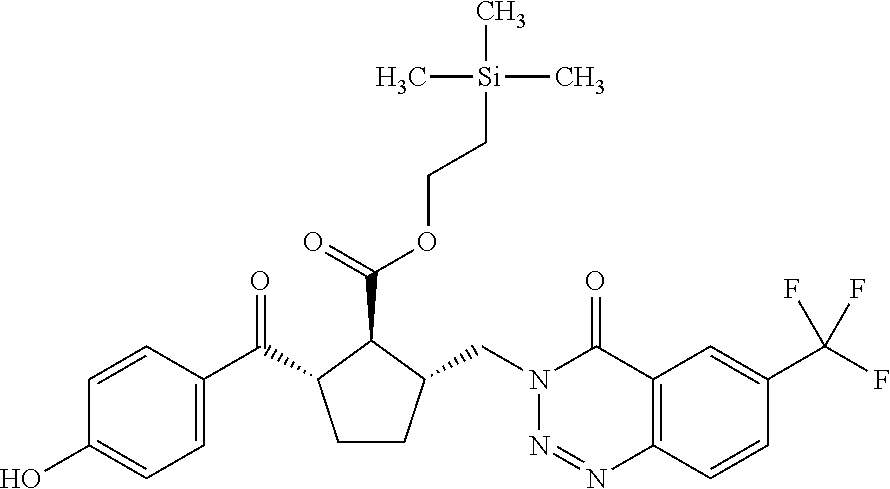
C1(O)=CC=C(C(C2CCC(CN3N=NC4=C(C3=O)C=C(C(F)(F)F)C=C4)C2C(=O)OCC[Si](C)(C)C)=O)C=C1
